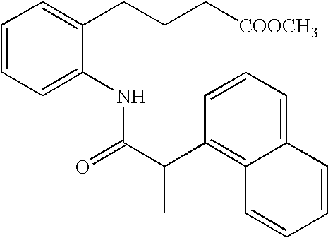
C1=CC=C(NC(=O)C(C)C2=C3C(=CC=C2)C=CC=C3)C(CCC[COOCH3])=C1
